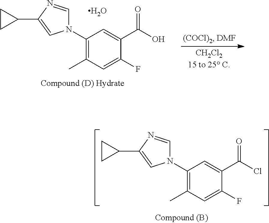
C1(N2C=NC(C3CC3)=C2)=C(C)C=C(F)C(C(O)=O)=C1.O.C1(N2C=NC(C3CC3)=C2)=C(C)C=C(F)C(C(Cl)=O)=C1
